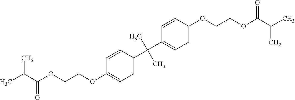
C1=CC(C(C2=CC=C(OCCOC(C(C)=C)=O)C=C2)(C)C)=CC=C1OCCOC(C(C)=C)=O
